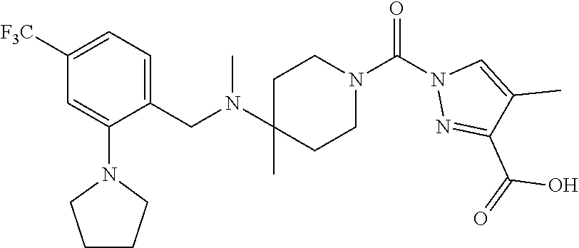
C1([F3C])=CC=C(CN(C2(C)CCN(C(N3N=C(C(=O)O)C(C)=C3)=O)CC2)C)C(N2CCCC2)=C1
